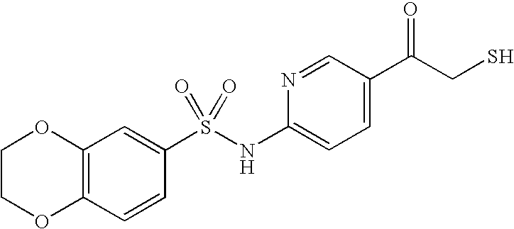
C12=C(C=CC(S(NC3=CC=C(C(CS)=O)C=N3)(=O)=O)=C1)OCCO2
